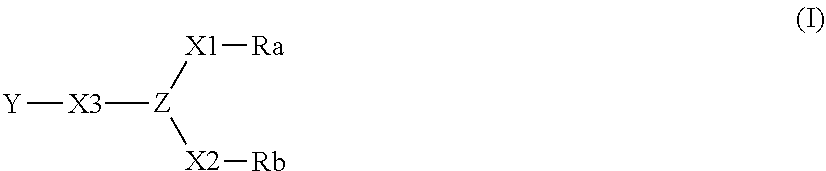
[X3]([Z]([X1][Ra])[X2][Rb])[Y]
